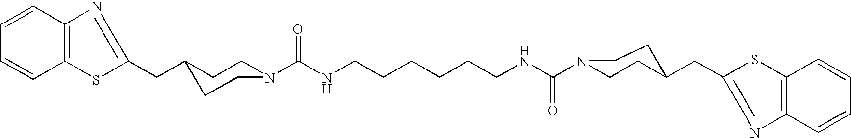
C1(CC2CCN(C(NCCCCCCNC(N3CCC(CC4=NC5=C(S4)C=CC=C5)CC3)=O)=O)CC2)=NC2=C(S1)C=CC=C2
